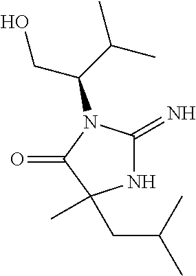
N1C(=N)N(C(C(C)C)CO)C(=O)C1(CC(C)C)C
